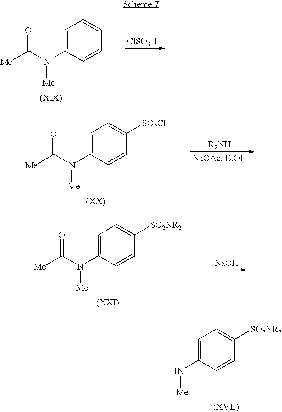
[Me]C(N([Me])C1=CC=CC=C1)=O.[ClSO3H].[Me]C(N([Me])C1=CC=C([SO2Cl])C=C1)=O.[NaOH].[Me]C(N([Me])C1=CC=C([SO2NR2])C=C1)=O.N([Me])C1=CC=C([SO2NR2])C=C1
